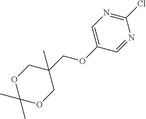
C1(Cl)=NC=C(OCC2(C)COC(C)(C)OC2)C=N1
